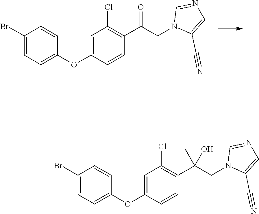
C1(Br)=CC=C(OC2=CC(Cl)=C(C(CN3C(C#N)=CN=C3)=O)C=C2)C=C1.C1(Br)=CC=C(OC2=CC(Cl)=C(C(CN3C(C#N)=CN=C3)(C)O)C=C2)C=C1
